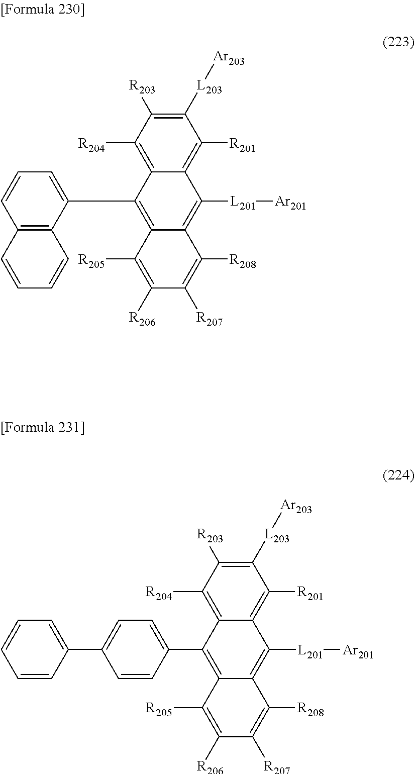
C1([L203][Ar203])=C([R203])C([R204])=C2C(=C1[R201])C([L201][Ar201])=C1C(=C2C2=CC=CC3=C2C=CC=C3)C([R205])=C([R206])C([R207])=C1[R208].C1([L203][Ar203])=C([R203])C([R204])=C2C(=C1[R201])C([L201][Ar201])=C1C(=C2C2=CC=C(C3=CC=CC=C3)C=C2)C([R205])=C([R206])C([R207])=C1[R208]
